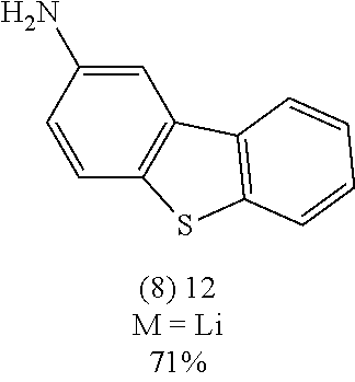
C1=C(N)C=CC2=C1C1=C(S2)C=CC=C1
